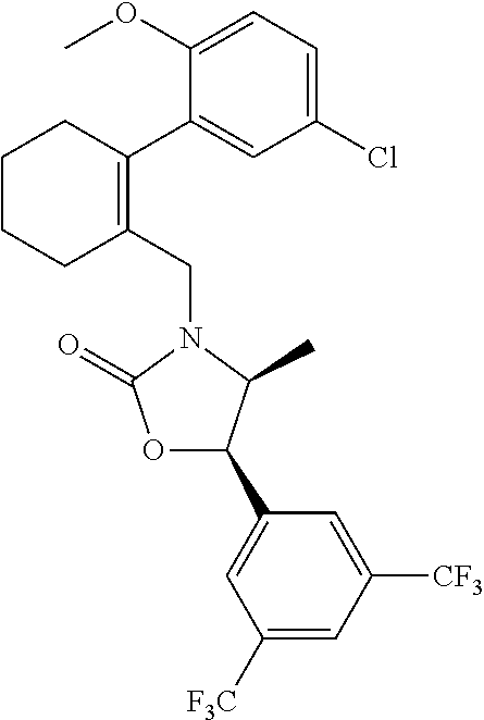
C1(CN2C(=O)OC(C3=CC([F3C])=CC([CF3])=C3)C2C)=C(C2=CC(Cl)=CC=C2OC)CCCC1
